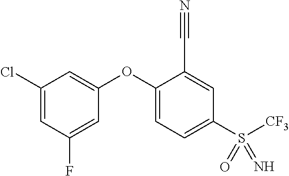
C1(Cl)=CC(F)=CC(OC2=CC=C(S([CF3])(=O)=N)C=C2C#N)=C1
